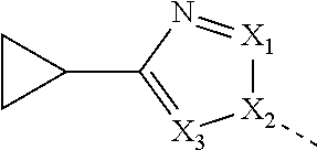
[X2]1(C)[X1]=NC(C2CC2)=[X3]1
